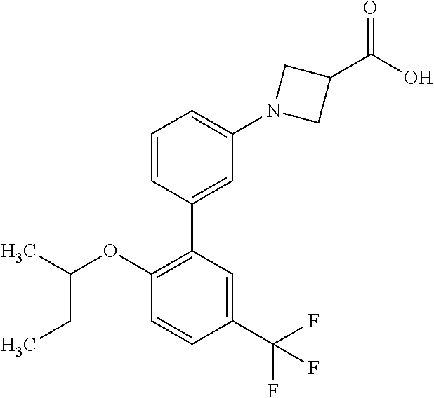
C1=CC(C2=C(OC(CC)C)C=CC(C(F)(F)F)=C2)=CC(N2CC(C(O)=O)C2)=C1
